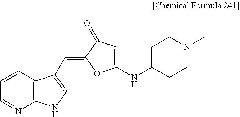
C12=C(C=CC=N1)C(C=C1OC(NC3CCN(C)CC3)=CC1=O)=CN2
